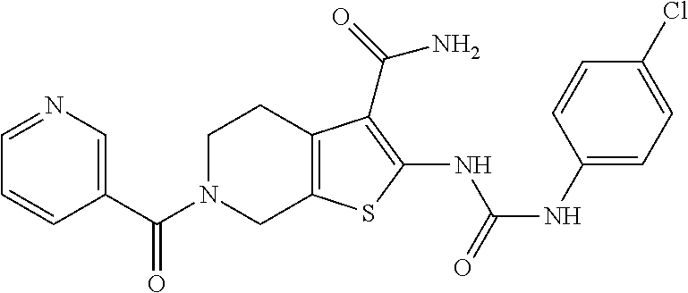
C1(C(N2CC3=C(CC2)C(C(N)=O)=C(NC(=O)NC2=CC=C(Cl)C=C2)S3)=O)=CN=CC=C1
